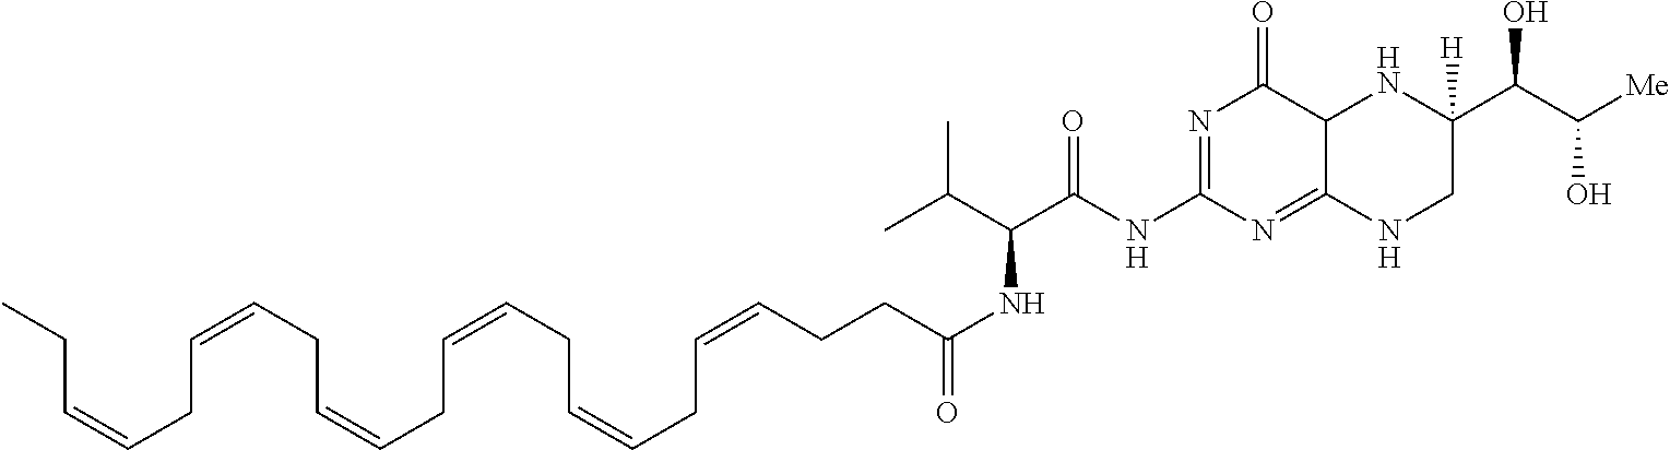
N1=C(NC(C(C(C)C)NC(CCC=CCC=CCC=CCC=CCC=CCC=CCC)=O)=O)N=C2C(C1=O)NC(C(C([Me])O)O)([H])CN2
